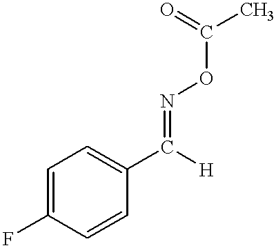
C1=CC(C([H])=NOC(C)=O)=CC=C1F
